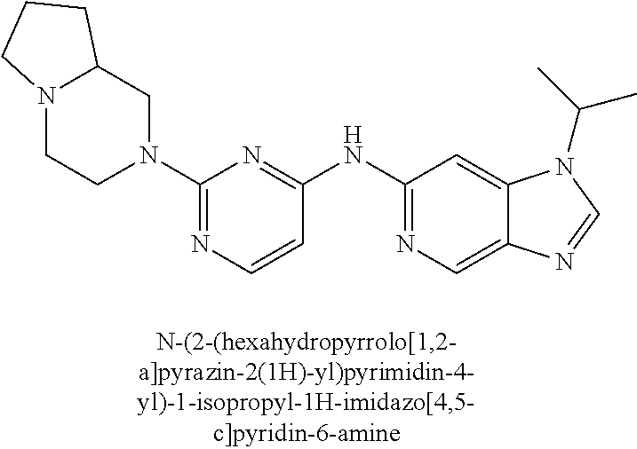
C1=CC(NC2=NC=C3C(=C2)N(C(C)C)C=N3)=NC(N2CC3N(CC2)CCC3)=N1
